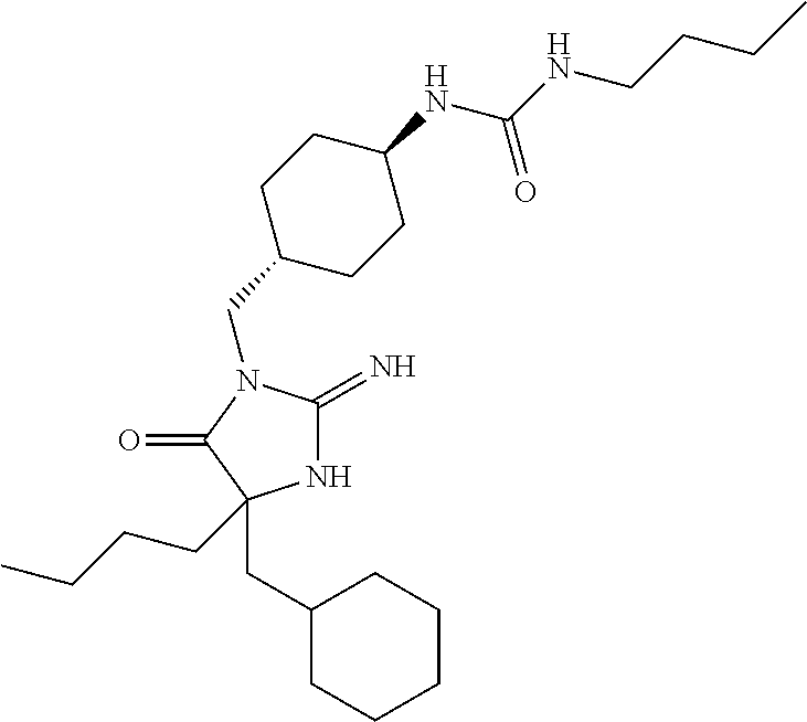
N1C(=N)N(CC2CCC(NC(=O)NCCCC)CC2)C(=O)C1(CC1CCCCC1)CCCC
